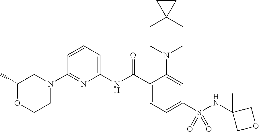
C1(N2CC(C)OCC2)=NC(NC(C2=CC=C(S(NC3(C)COC3)(=O)=O)C=C2N2CCC3(CC2)CC3)=O)=CC=C1
